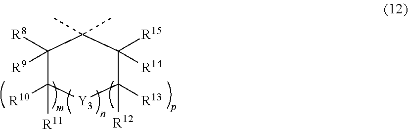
C1([R9])([R8])C([R11])([R10])[Y3]C([R12])([R13])C([R15])([R14])C1(C)C
